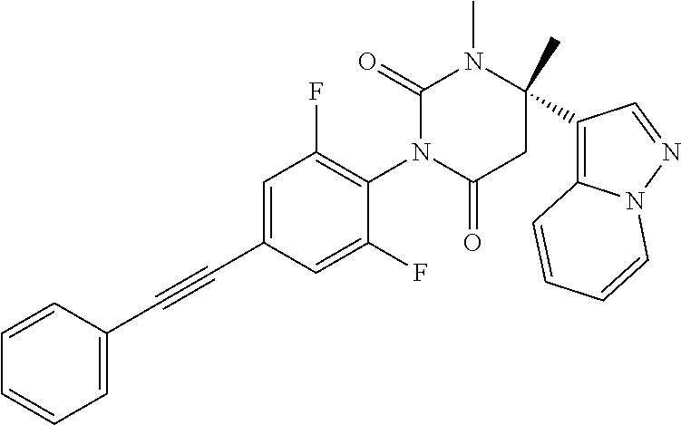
C1=CC=CC=C1C#CC1=CC(F)=C(N2C(=O)CC(C)(C3=C4N(N=C3)C=CC=C4)N(C)C2=O)C(F)=C1
